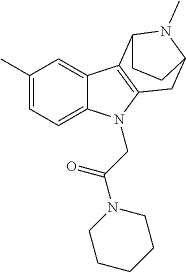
C1(C)=CC=C2C(=C1)C1=C(CC3N(C)C1CC3)N2CC(N1CCCCC1)=O
